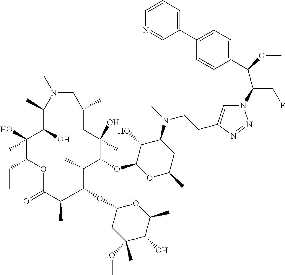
C1(C(OC)C(CF)N2C=C(CCN(C3C(O)C(OC4C(C)C(OC5CC(OC)(C)C(O)C(C)O5)C(C)C(=O)OC(CC)C(O)(C)C(O)C(C)N(C)CC(C)CC4(O)C)OC(C)C3)C)N=N2)=CC=C(C2=CC=CN=C2)C=C1
